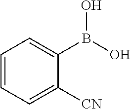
C1=CC=C([CN])C(B(O)O)=C1
